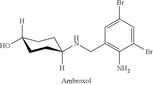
C1([H])(O)CCC([H])(NCC2=C(N)C(Br)=CC(Br)=C2)CC1
